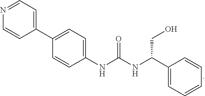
C1=NC=CC(C2=CC=C(NC(NC(C3=CC=CC=C3)CO)=O)C=C2)=C1
